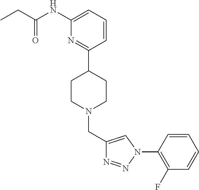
C1(NC(CC)=O)=CC=CC(C2CCN(CC3=CN(C4=C(F)C=CC=C4)N=N3)CC2)=N1
